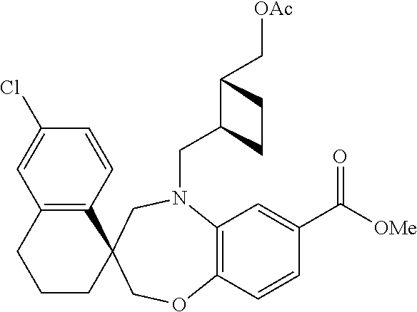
C1(Cl)=CC2=C(C=C1)C1(CCC2)CN(CC2C(C[OAc])CC2)C2=C(C=CC(C([OMe])=O)=C2)OC1
